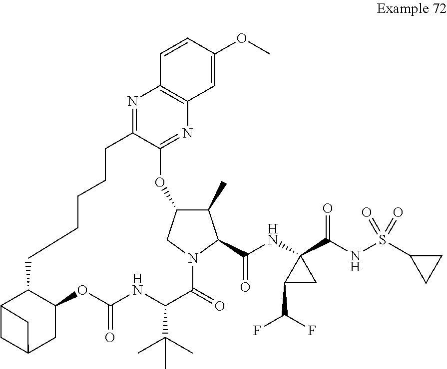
C12C(OC(=O)NC(C(C)(C)C)C(=O)N3CC(C(C)C3C(NC3(C(NS(C4CC4)(=O)=O)=O)C(C(F)F)C3)=O)OC3=NC4=C(N=C3CCCCC1)C=CC(OC)=C4)CC1CC2C1
